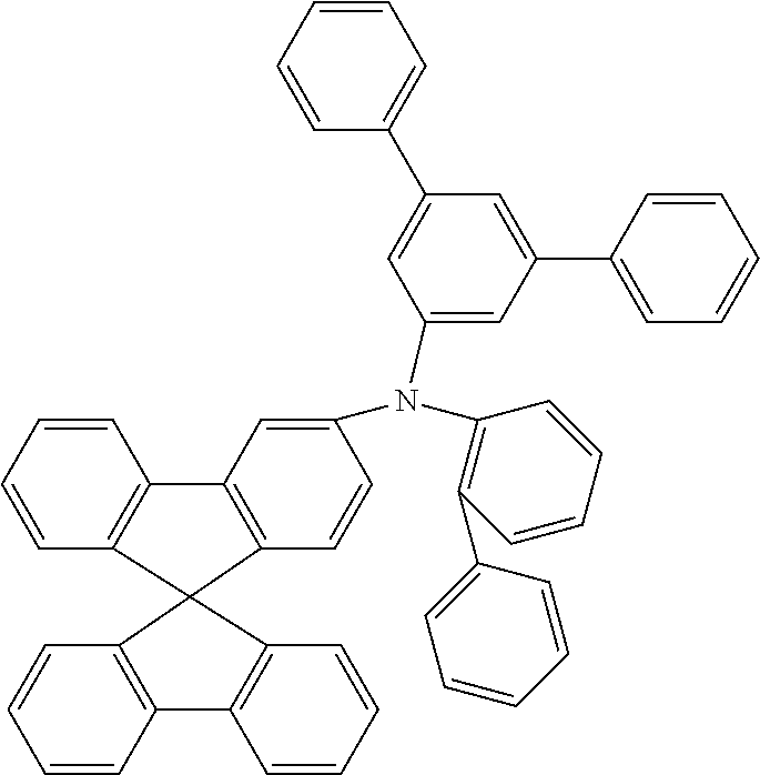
C1=CC=CC2=C1C1(C3=C2C=C(N(C2=C(C4=CC=CC=C4)C=CC=C2)C2=CC(C4=CC=CC=C4)=CC(C4=CC=CC=C4)=C2)C=C3)C2=C(C=CC=C2)C2=C1C=CC=C2
